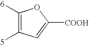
C1([6])=C([5])C=C([COOH])O1
